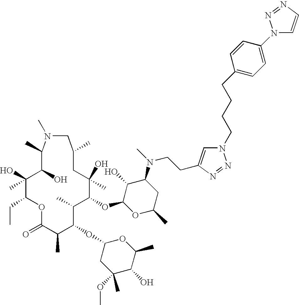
C1(O)(C)C(CC)OC(=O)C(C)C(OC2CC(OC)(C)C(O)C(C)O2)C(C)C(OC2C(O)C(N(CCC3=CN(CCCCC4=CC=C(N5C=CN=N5)C=C4)N=N3)C)CC(C)O2)C(C)(O)CC(C)CN(C)C(C)C1O
